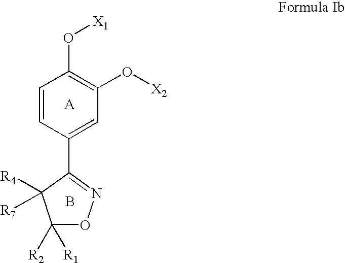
C1=CC(C2=NOC([R1])([R2])C2([R4])[R7])=CC(O[X2])=C1O[X1].B
